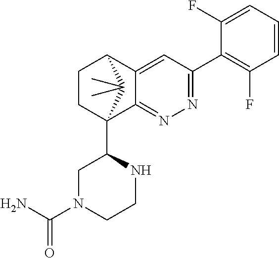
C1(F)=CC=CC(F)=C1C1=NN=C2C(=C1)C1CCC2(C2CN(C(N)=O)CCN2)C1(C)C
